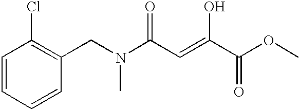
C1=CC=CC(CN(C(C=C(C(OC)=O)O)=O)C)=C1Cl
